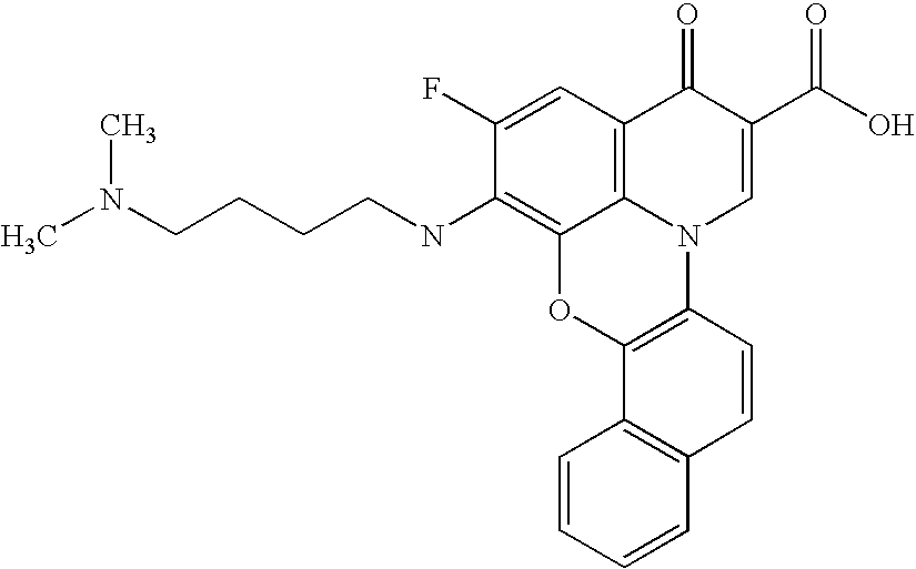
C1(F)=CC2=C3C(=C1NCCCCN(C)C)OC1=C(N3C=C(C(O)=O)C2=O)C=CC2=C1C=CC=C2
